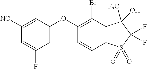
C1([NC])=CC(OC2=C(Br)C3=C(C=C2)S(=O)(=O)C(F)(F)C3(O)[F3C])=CC(F)=C1
